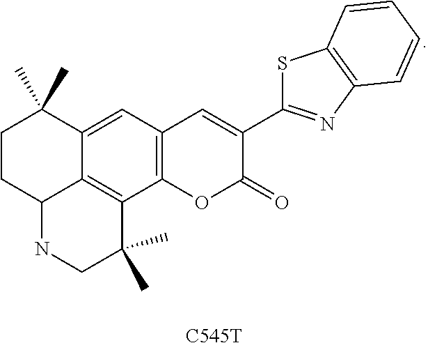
C12=CC3=C(C4=C1C(CCC2(C)C)NCC4(C)C)OC(=O)C(C1=NC2=C(S1)C=CC=C2)=C3.[C545T]
